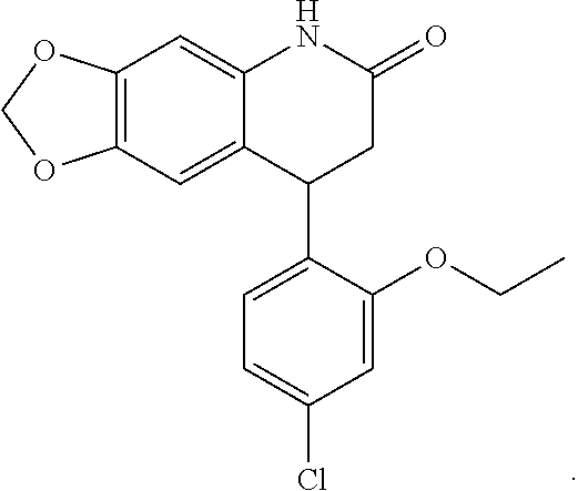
C12=C(C=C3C(=C1)NC(=O)CC3C1=CC=C(Cl)C=C1OCC)OCO2
